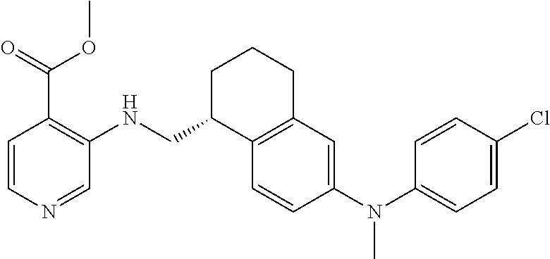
N(C1=CC=C(Cl)C=C1)(C1=CC2=C(C=C1)C(CNC1=C(C(=O)OC)C=CN=C1)CCC2)C
